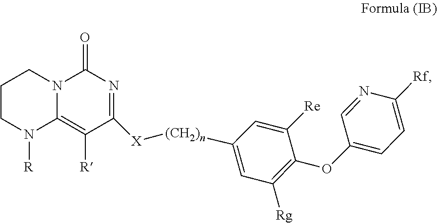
C1CN([R])C2=C([R])C([X][(CH2)n]C3=CC([Rg])=C(OC4=CC=C([Rf])N=C4)C([Re])=C3)=NC(=O)N2C1
